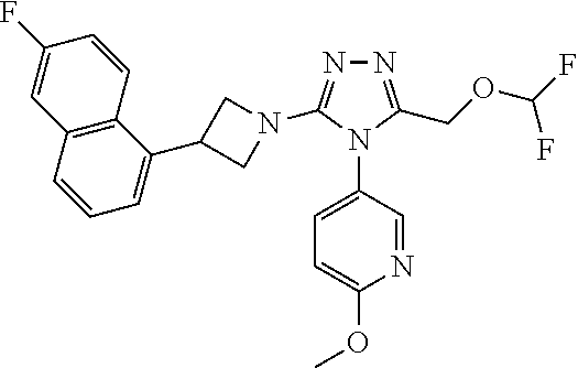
N1=C(COC(F)F)N(C2=CC=C(OC)N=C2)C(N2CC(C3=CC=CC4=C3C=CC(F)=C4)C2)=N1
